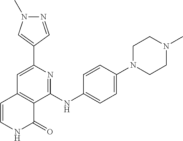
C1(C2=CN(C)N=C2)=CC2=C(C(NC3=CC=C(N4CCN(C)CC4)C=C3)=N1)C(=O)NC=C2
